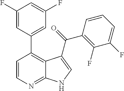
C1(F)=CC(C2=C3C(=NC=C2)NC=C3C(=O)C2=C(F)C(F)=CC=C2)=CC(F)=C1
